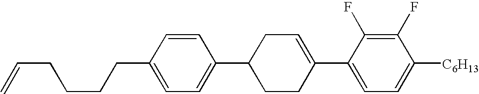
C1(F)=C(F)C(C2=CCC(C3=CC=C(CCCCC=C)C=C3)CC2)=CC=C1[C6H13]
